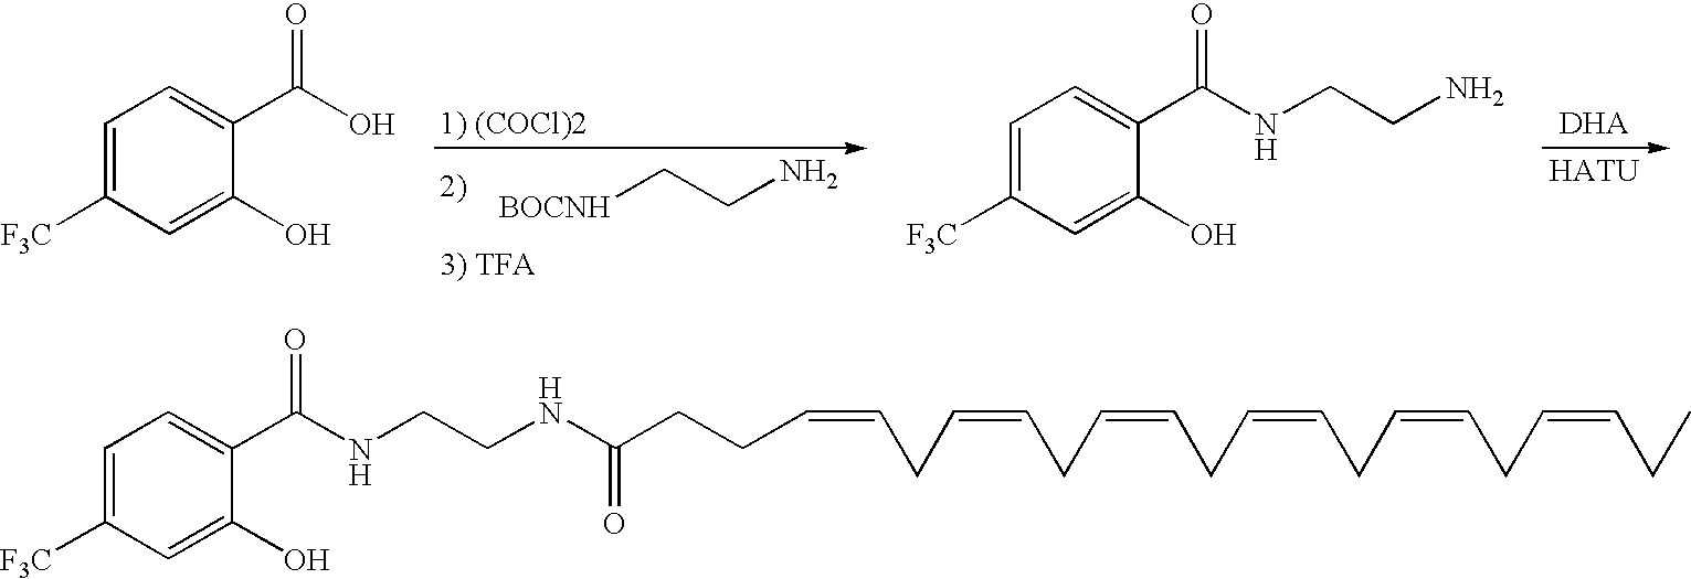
C1([F3C])=CC=C(C(O)=O)C(O)=C1.C1([F3C])=CC=C(C(NCCN)=O)C(O)=C1.[BOCNH]CCN.C1=C([F3C])C=C(O)C(C(NCCNC(CCC=CCC=CCC=CCC=CCC=CCC=CCC)=O)=O)=C1
